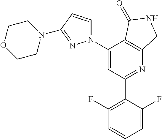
C1(C2=C(F)C=CC=C2F)=NC2=C(C(N3C=CC(N4CCOCC4)=N3)=C1)C(=O)NC2
